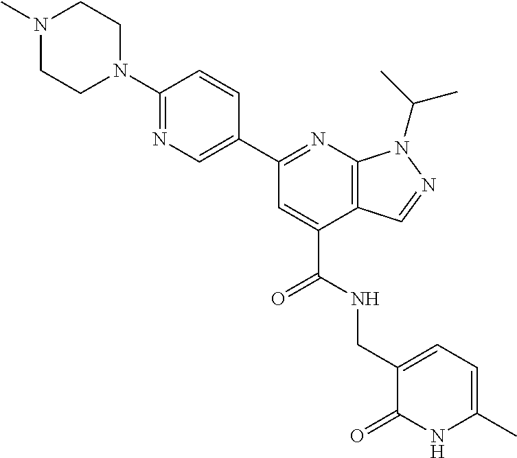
C12=C(N=C(C3=CN=C(N4CCN(C)CC4)C=C3)C=C1C(=O)NCC1=CC=C(C)NC1=O)N(C(C)C)N=C2
